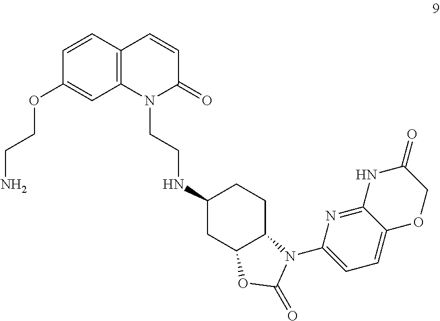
N1(CCNC2CC3C(CC2)N(C2=CC=C4C(=N2)NC(=O)CO4)C(=O)O3)C(=O)C=CC2=C1C=C(OCCN)C=C2
